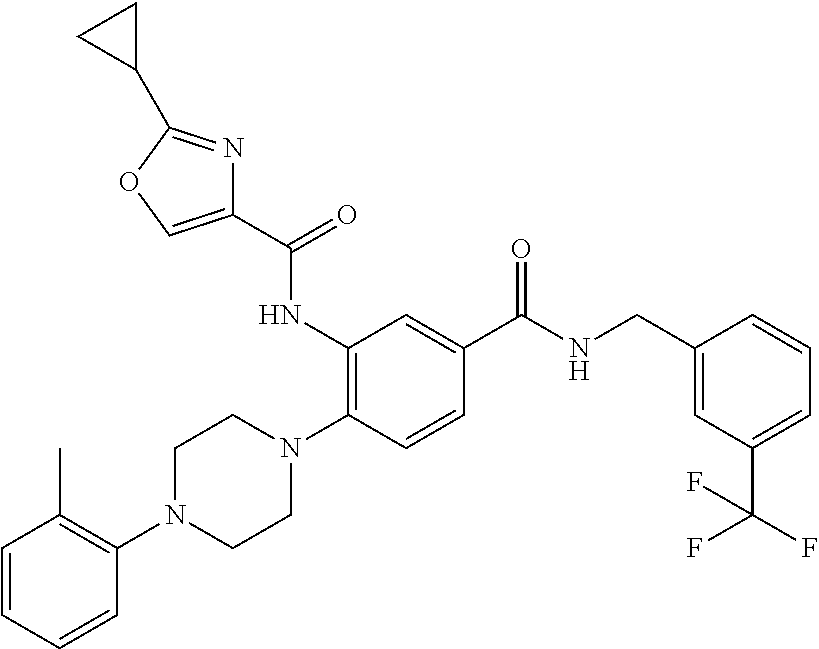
C1=CC=CC(N2CCN(C3=C(NC(C4=COC(C5CC5)=N4)=O)C=C(C(NCC4=CC(C(F)(F)F)=CC=C4)=O)C=C3)CC2)=C1C
